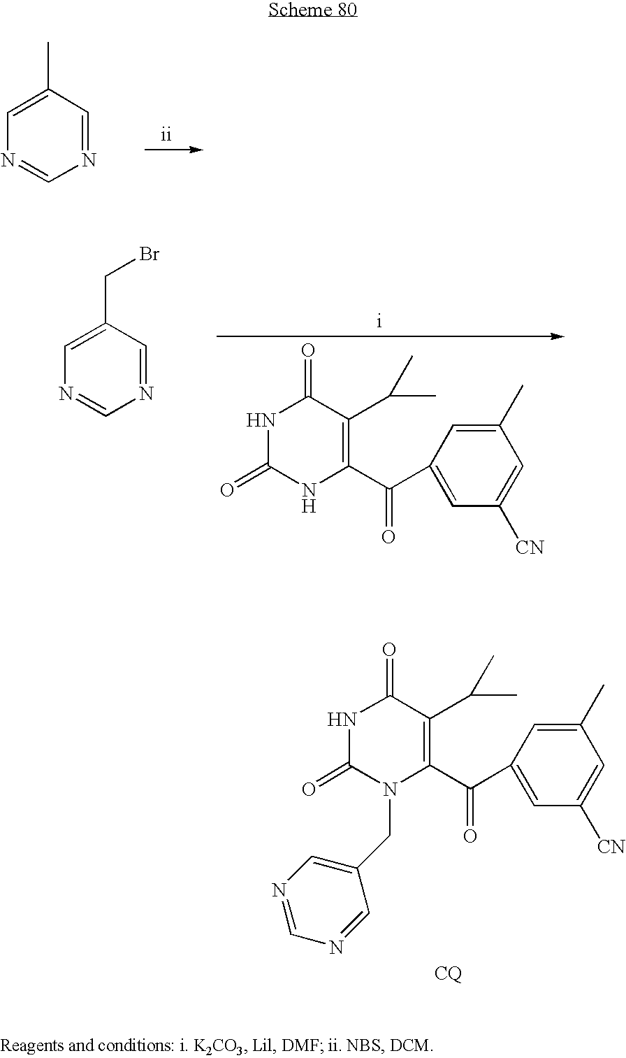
N1=CC(C)=CN=C1.N1C(=O)NC(C(=O)C2=CC([CN])=CC(C)=C2)=C(C(C)C)C1=O.N1=CC(CBr)=CN=C1.N1C(=O)N(CC2=CN=CN=C2)C(C(=O)C2=CC([CN])=CC(C)=C2)=C(C(C)C)C1=O.[CQ]
